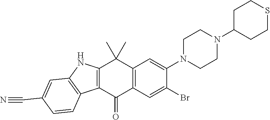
C12=C(C(=O)C3=C(C1(C)C)C=C(N1CCN(C4CCSCC4)CC1)C(Br)=C3)C1=C(N2)C=C(C#N)C=C1
